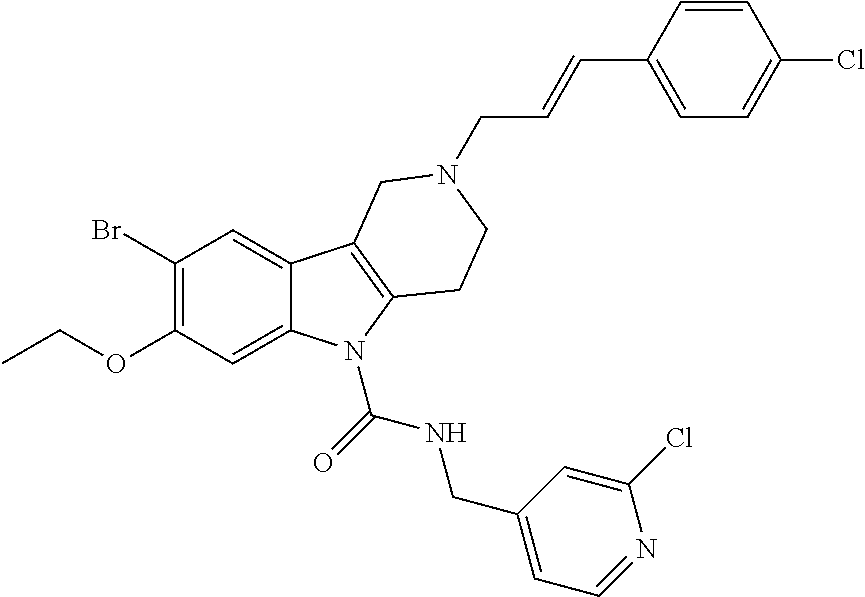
C1(Br)=C(OCC)C=C2C(=C1)C1=C(N2C(=O)NCC2=CC=NC(Cl)=C2)CCN(CC=CC2=CC=C(Cl)C=C2)C1
